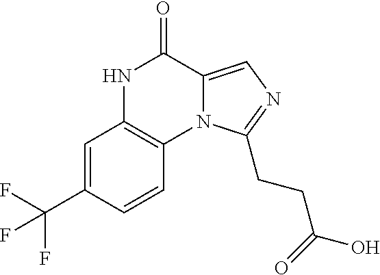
C1=C(C(F)(F)F)C=CC2=C1NC(=O)C1=CN=C(CCC(=O)O)N21
